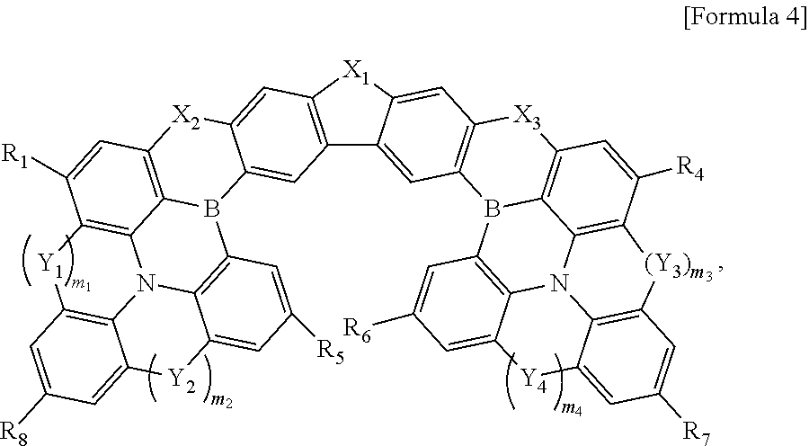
C12=C([X1]C3=CC4=C(C=C13)B1C3=C([X3]4)C=C([R4])C4=C3N3C5=C1C=C([R6])C=C5[Y4]C1=CC([R7])=CC(=C31)[(Y3)m]4)C=C1C(=C2)B2C3=C([X2]1)C=C([R1])C1=C3N3C4=C2C=C([R5])C=C4[Y2]C2=CC([R8])=CC(=C32)[Y1]1
